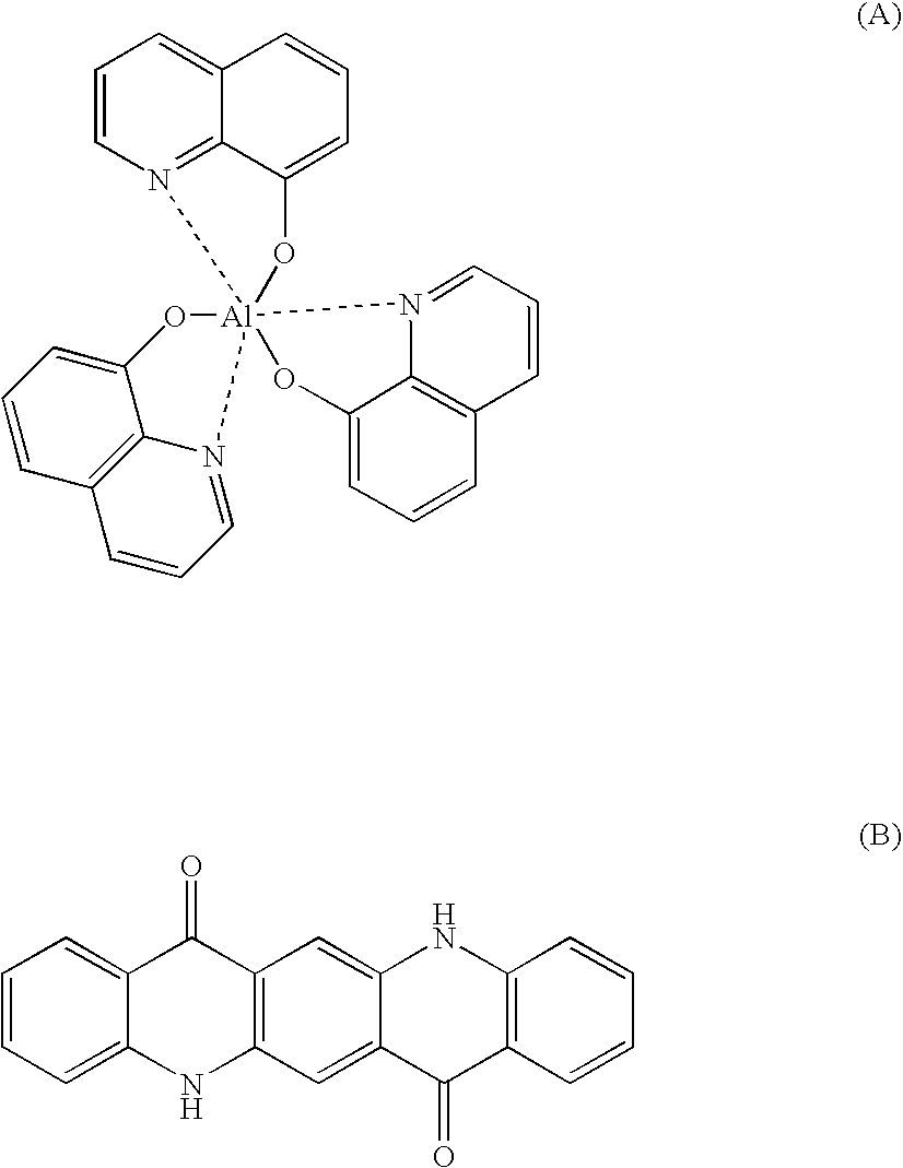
C1=CN2=C3C(=C1)C=CC=C3O[Al]213(N2=CC=CC4=C2C(=CC=C4)O1)N1=CC=CC2=C1C(=CC=C2)O3.C1=CC=C2C(=C1)C(=O)C1=C(N2)C=C2C(=C1)NC1=C(C2=O)C=CC=C1
